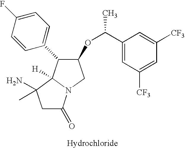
C1C(=O)N2C([H])(C1(N)C)C(C1=CC=C(F)C=C1)C(OC(C1=CC([CF3])=CC([CF3])=C1)C)C2
